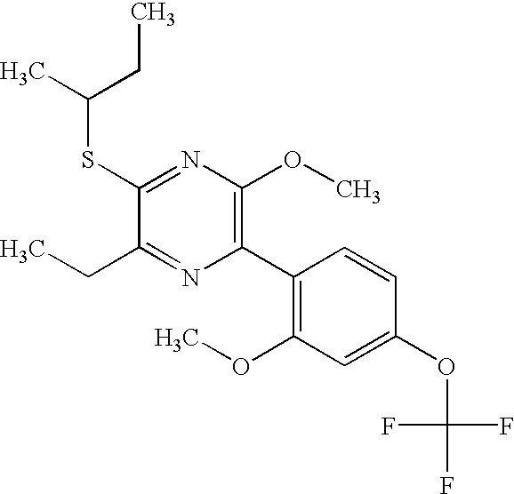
C1(SC(C)CC)=NC(OC)=C(C2=C(OC)C=C(OC(F)(F)F)C=C2)N=C1CC
